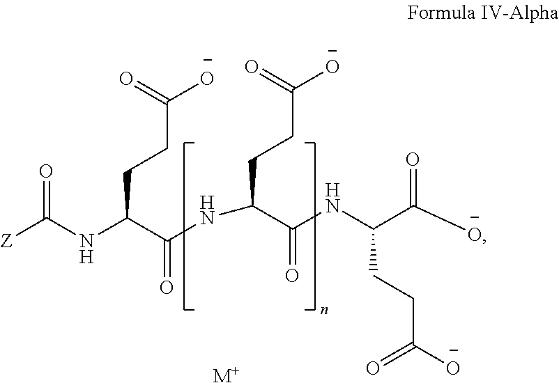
O=C(NC(C(NC(CCC([O-])=O)C(NC(C([O-])=O)CCC([O-])=O)=O)=O)CCC([O-])=O)[Z].[M+]
